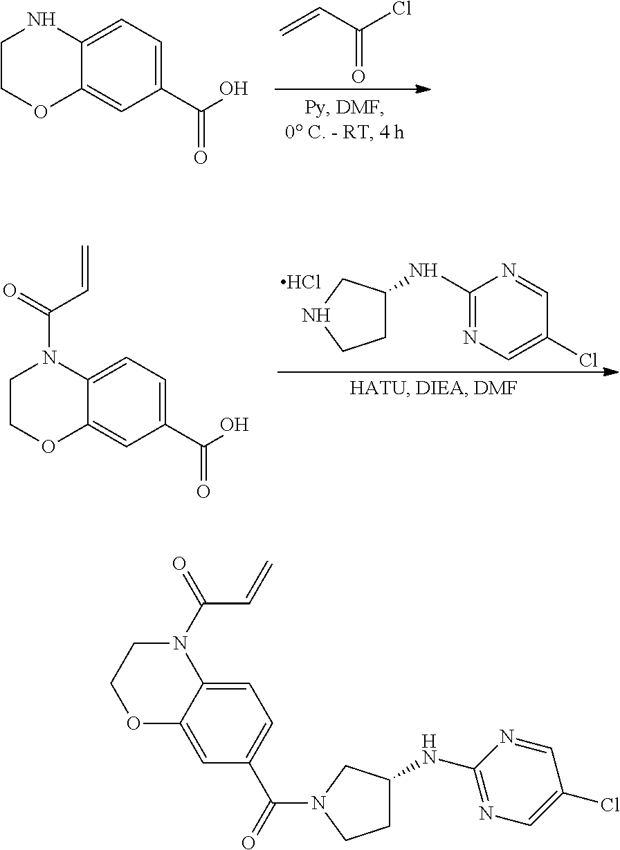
C1(C(O)=O)=CC=C2C(=C1)OCCN2.C=CC(Cl)=O.C1(C(O)=O)=CC=C2C(=C1)OCCN2C(=O)C=C.C1C(NC2=NC=C(Cl)C=N2)CNC1.Cl.C1=C2C(=CC(C(=O)N3CC(NC4=NC=C(Cl)C=N4)CC3)=C1)OCCN2C(=O)C=C
